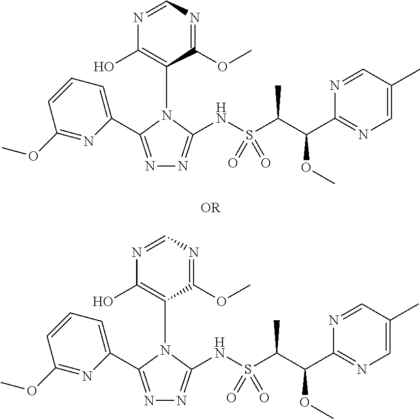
N1=C(C2=CC=CC(OC)=N2)N(C2=C(O)N=CN=C2OC)C(NS(C(C(C2=NC=C(C)C=N2)OC)C)(=O)=O)=N1.N1=C(C2=CC=CC(OC)=N2)N(C2=C(O)N=CN=C2OC)C(NS(C(C(C2=NC=C(C)C=N2)OC)C)(=O)=O)=N1
